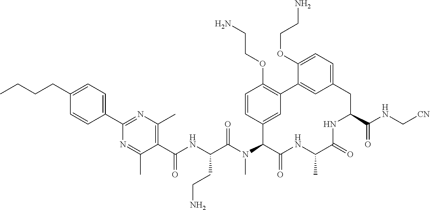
C1(C(NC(C(N(C2C(=O)NC(C)C(=O)NC(C(NC[CN])=O)CC3=CC=C(OCCN)C(=C3)C3=C(OCCN)C=CC2=C3)C)=O)CCN)=O)=C(C)N=C(C2=CC=C(CCCC)C=C2)N=C1C
